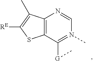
C12=C(C([G]C)=N(C)C=N1)SC([RE])=C2C
